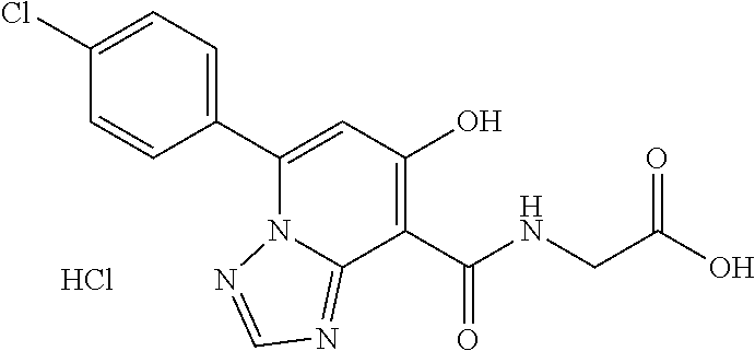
Cl.C1=CC(C2=CC(O)=C(C(NCC(O)=O)=O)C3=NC=NN23)=CC=C1Cl
